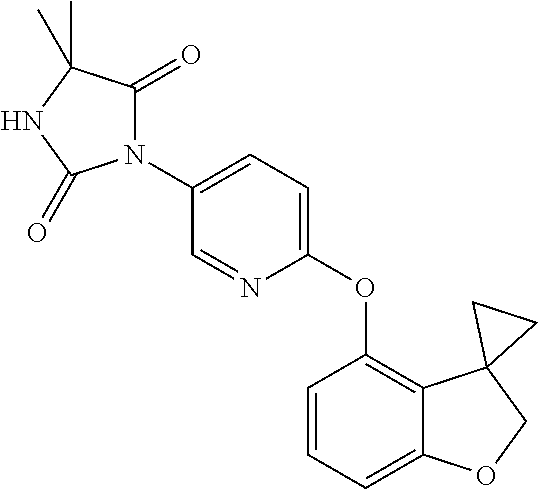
N1(C2=CC=C(OC3=C4C(=CC=C3)OCC43CC3)N=C2)C(=O)C(C)(C)NC1=O
